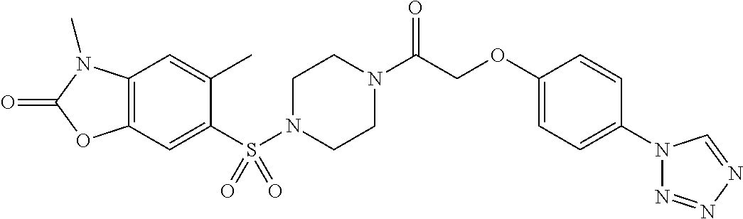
C1(C)=CC2=C(C=C1S(N1CCN(C(COC3=CC=C(N4N=NN=C4)C=C3)=O)CC1)(=O)=O)OC(=O)N2C
